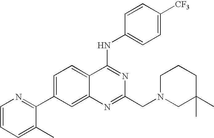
C1=CC=C(C)C(C2=CC=C3C(=C2)N=C(CN2CC(C)(C)CCC2)N=C3NC2=CC=C([CF3])C=C2)=N1
